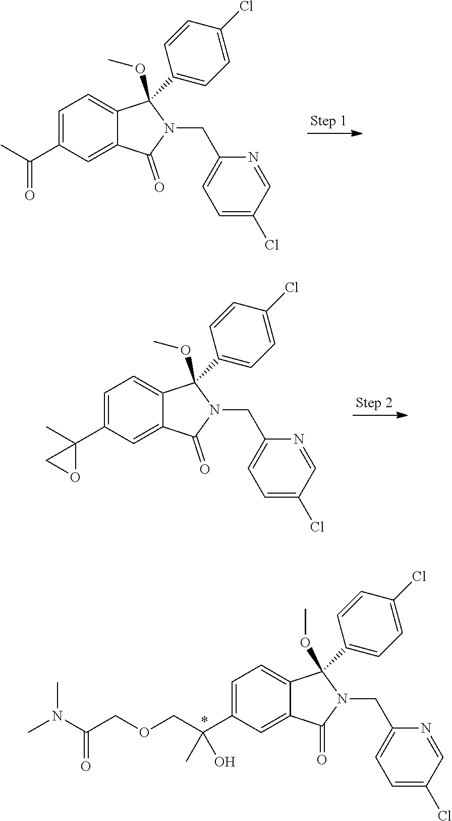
C1=C(C(=O)C)C=C2C(=C1)C(C1=CC=C(Cl)C=C1)(OC)N(CC1=CC=C(Cl)C=N1)C2=O.C1=C(C2(C)OC2)C=C2C(=C1)C(C1=CC=C(Cl)C=C1)(OC)N(CC1=CC=C(Cl)C=N1)C2=O.C1=C(C(C)(COCC(N(C)C)=O)O)C=C2C(=C1)C(C1=CC=C(Cl)C=C1)(OC)N(CC1=CC=C(Cl)C=N1)C2=O
